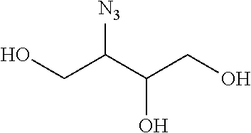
C(C(C(CO)O)[N3])O
